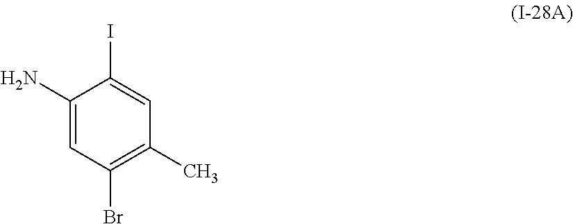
C1(N)=CC(Br)=C(C)C=C1I
